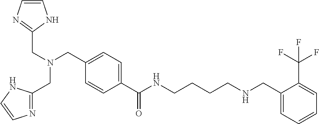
C1=CN=C(CN(CC2=CC=C(C(NCCCCNCC3=CC=CC=C3C(F)(F)F)=O)C=C2)CC2=NC=CN2)N1
